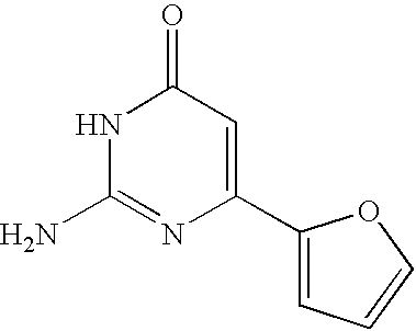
N1C(N)=NC(C2=CC=CO2)=CC1=O
